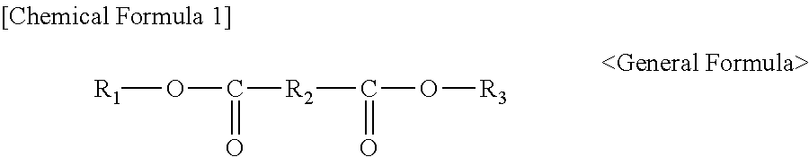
O([R1])C([R2]C(O[R3])=O)=O
